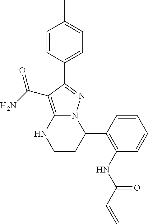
C1=CC(C2=NN3C(=C2C(=O)N)NCCC3C2=C(NC(C=C)=O)C=CC=C2)=CC=C1C
